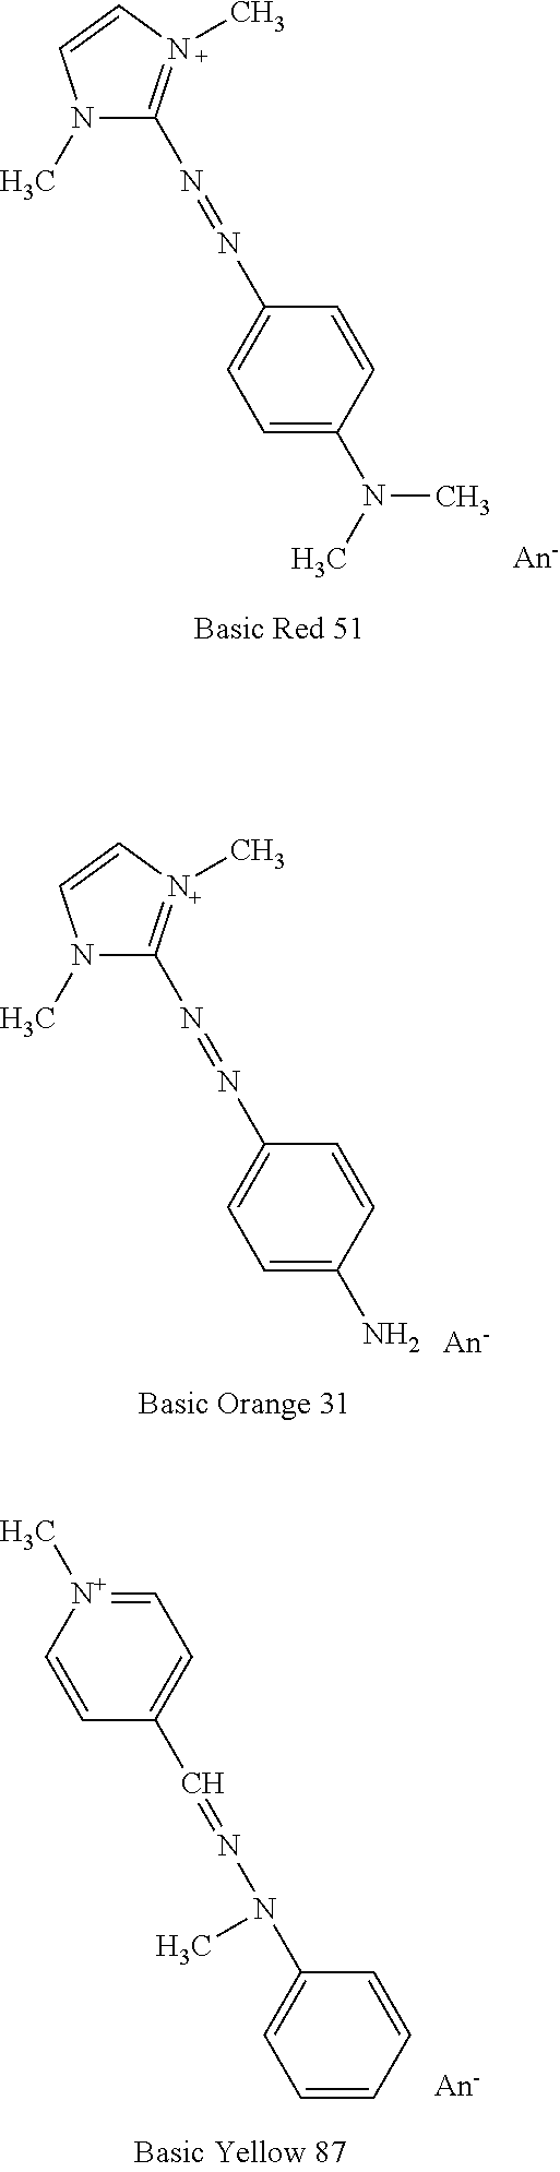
C1=CC(N(C)C)=CC=C1N=NC1=N(C)C=CN1C.C1=CC(N)=CC=C1N=NC1=N(C)C=CN1C.C1=CC=CC=C1N(N=CC1=CC=[N+](C)C=C1)C
